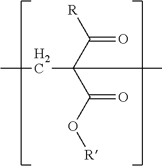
[R]C(C(C(O[R])=O)(CC)C)=O
